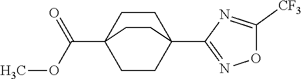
C1([CF3])=NC(C23CCC(C(OC)=O)(CC2)CC3)=NO1
